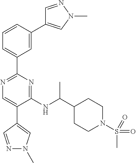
C1=NN(C)C=C1C1=CC(C2=NC=C(C3=CN(C)N=C3)C(NC(C3CCN(S(C)(=O)=O)CC3)C)=N2)=CC=C1
